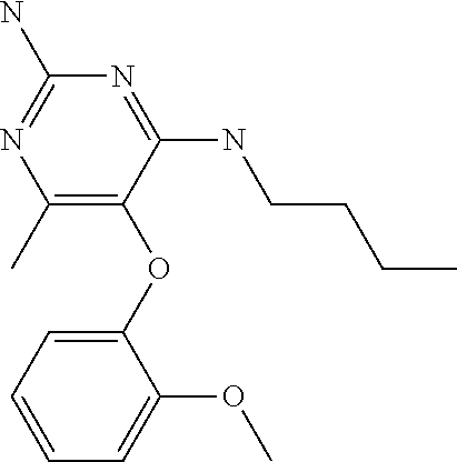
C1(C)=C(OC2=CC=CC=C2OC)C(NCCCC)=NC(N)=N1
